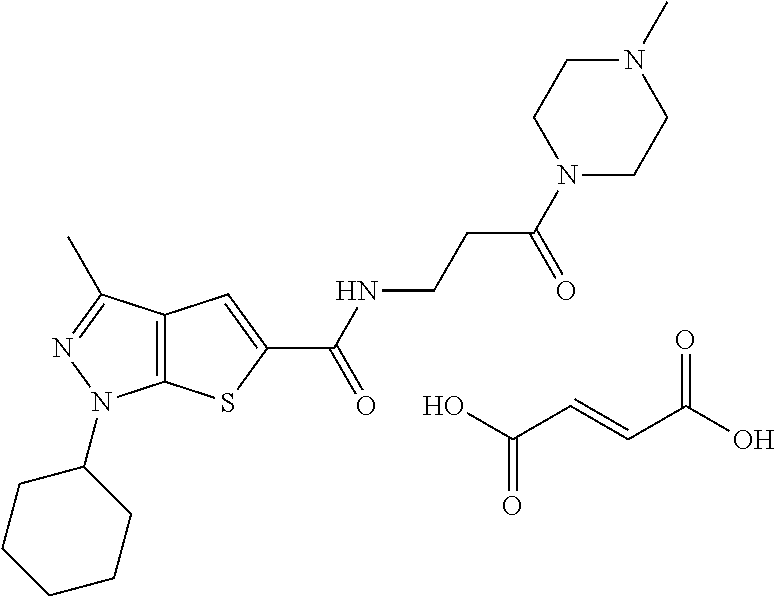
C(NC(=O)C1=CC2=C(S1)N(C1CCCCC1)N=C2C)CC(=O)N1CCN(C)CC1.OC(C=CC(O)=O)=O
